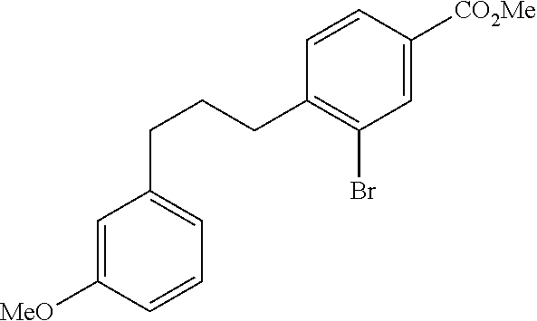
C1(CCCC2=CC=CC([MeO])=C2)=C(Br)C=C([CO2Me])C=C1
